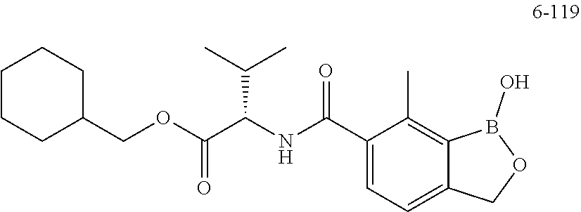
C1(C(NC(C(OCC2CCCCC2)=O)C(C)C)=O)=CC=C2C(=C1C)B(O)OC2
